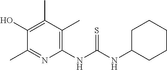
C1(NC(NC2CCCCC2)=S)=C(C)C(C)=C(O)C(C)=N1
